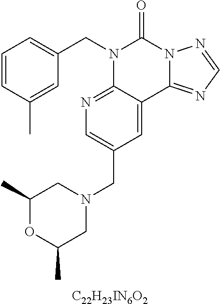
[C22H23IN6O2].C1=CC(C)=CC(CN2C3=NC=C(CN4CC(C)OC(C)C4)C=C3C3=NC=NN3C2=O)=C1
